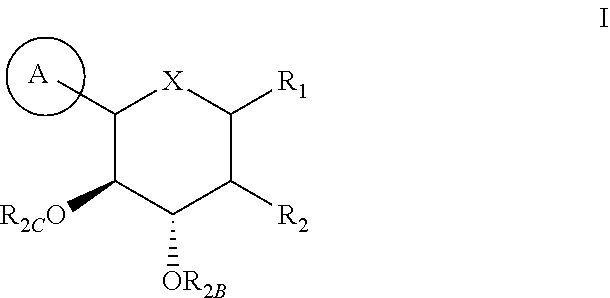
[A].C1([R2CO])C([OR2B])C([R2])C([R1])[X]C1C
